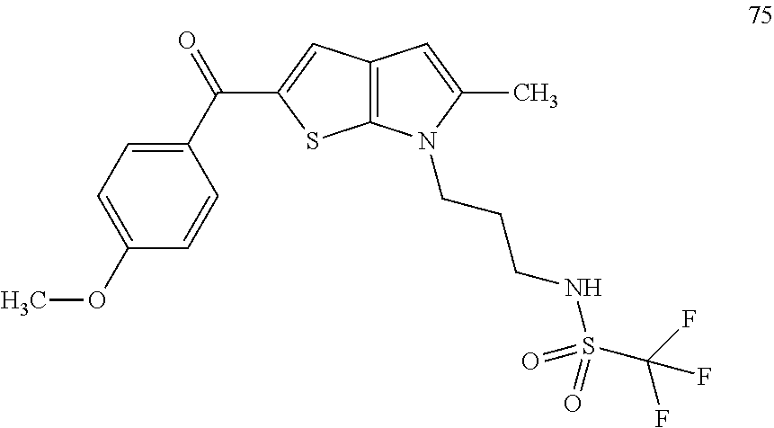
C1(C(=O)C2=CC3=C(S2)N(CCCNS(C(F)(F)F)(=O)=O)C(C)=C3)=CC=C(OC)C=C1
